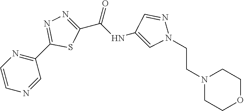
C1(C(NC2=CN(CCN3CCOCC3)N=C2)=O)=NN=C(C2=NC=CN=C2)S1
